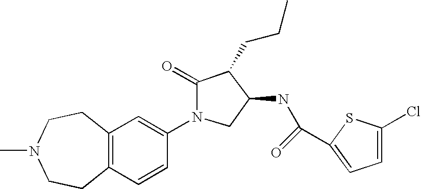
C12=C(C=CC(N3CC(NC(C4=CC=C(Cl)S4)=O)C(CCC)C3=O)=C1)CCN(C)CC2
